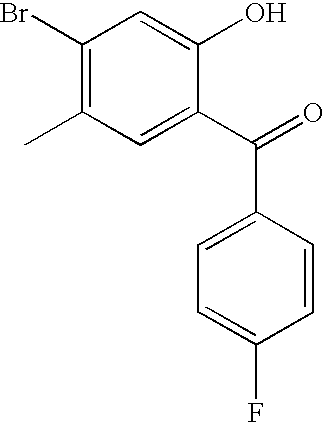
C1(Br)=C(C)C=C(C(=O)C2=CC=C(F)C=C2)C(O)=C1
